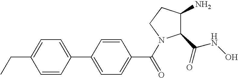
CCC1=CC=C(C2=CC=C(C(=O)N3C(C(=O)NO)C(N)CC3)C=C2)C=C1
